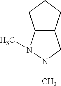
CN1N(C)CC2C1CCC2
